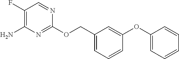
C1(F)=C(N)N=C(OCC2=CC=CC(OC3=CC=CC=C3)=C2)N=C1
